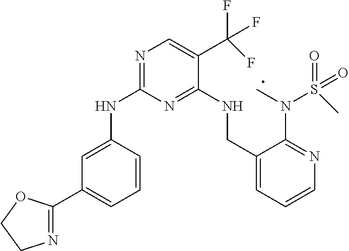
N(C1=NC=C(C(F)(F)F)C(NCC2=CC=CN=C2N(C)S(=O)(C)=O)=N1)C1=CC(C2=NCCO2)=CC=C1
